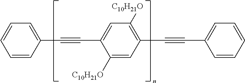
C1=CC(C#CC2=CC([C10H21O])=C(C#CC3=CC=CC=C3)C=C2[C10H21O])=CC=C1
